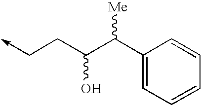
C1(C(C(CC->C)O)[Me])=CC=CC=C1
